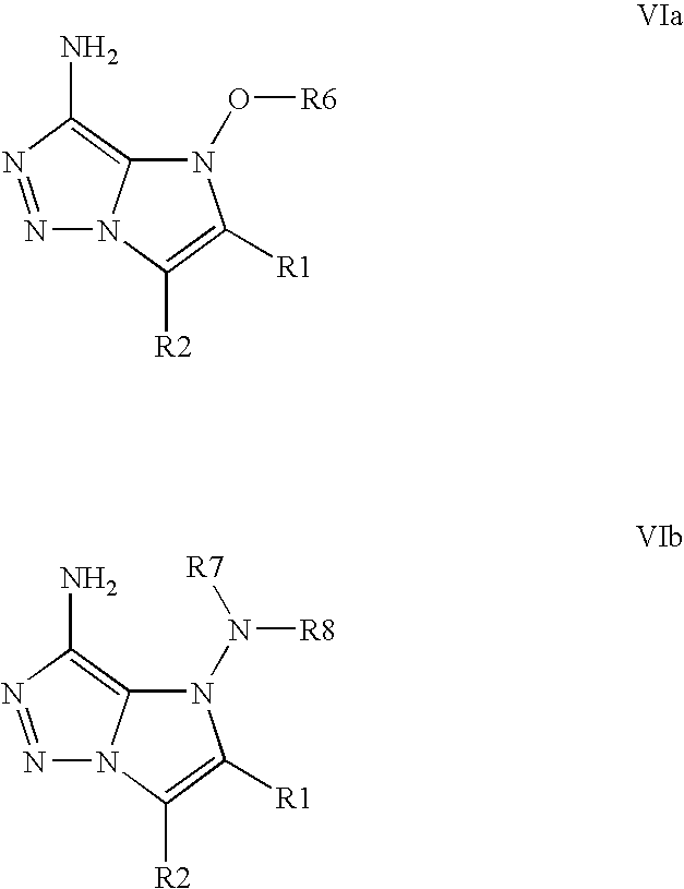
N1(O[R6])C2=C(N)N=NN2C([R2])=C1[R1].N1(N([R8])[R7])C2=C(N)N=NN2C([R2])=C1[R1]
